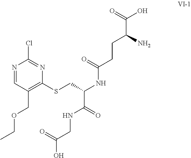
N1=CC(COCC)=C(SCC(NC(=O)CCC(C(=O)O)N)C(=O)NCC(O)=O)N=C1Cl
